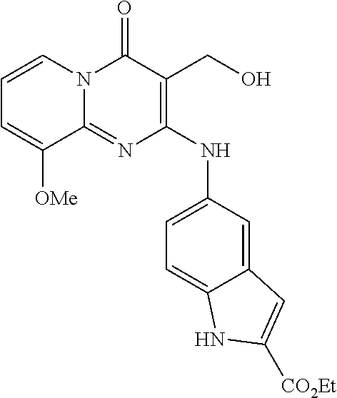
C1=CC=C([OMe])C2=NC(NC3=CC=C4C(=C3)C=C([CO2Et])N4)=C(CO)C(=O)N12
